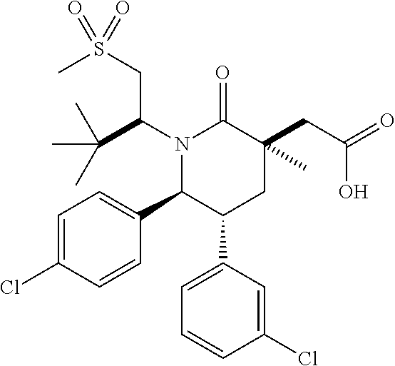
N1(C(CS(C)(=O)=O)C(C)(C)C)C(C2=CC=C(Cl)C=C2)C(C2=CC=CC(Cl)=C2)CC(CC(O)=O)(C)C1=O
